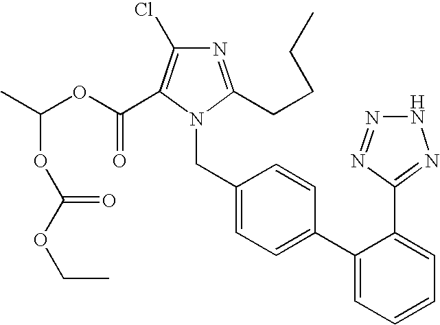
C(C1=CC=C(C2=CC=CC=C2C2=NNN=N2)C=C1)N1C(CCCC)=NC(Cl)=C1C(OC(C)OC(OCC)=O)=O
